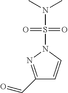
C1(C=O)=NN(S(=O)(=O)N(C)C)C=C1
